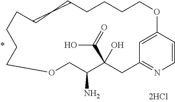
C1=CC2=CC(=N1)CC(C(=O)O)(O)C(N)COCCCCCCCCCCCO2
